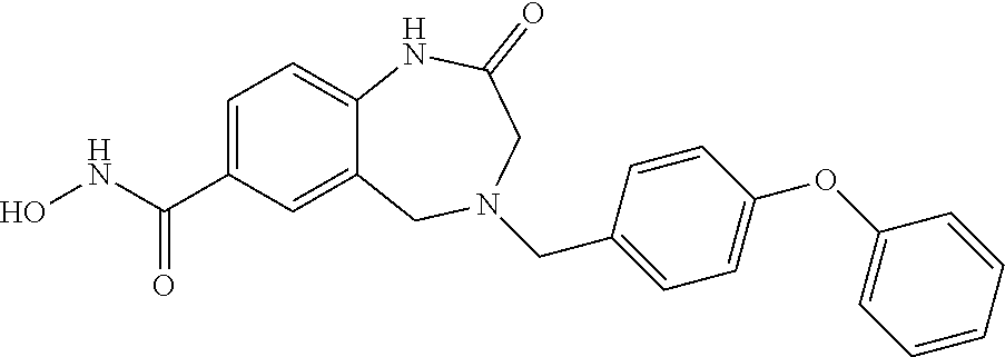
C1=C(C(NO)=O)C=C2C(=C1)NC(=O)CN(CC1=CC=C(OC3=CC=CC=C3)C=C1)C2
